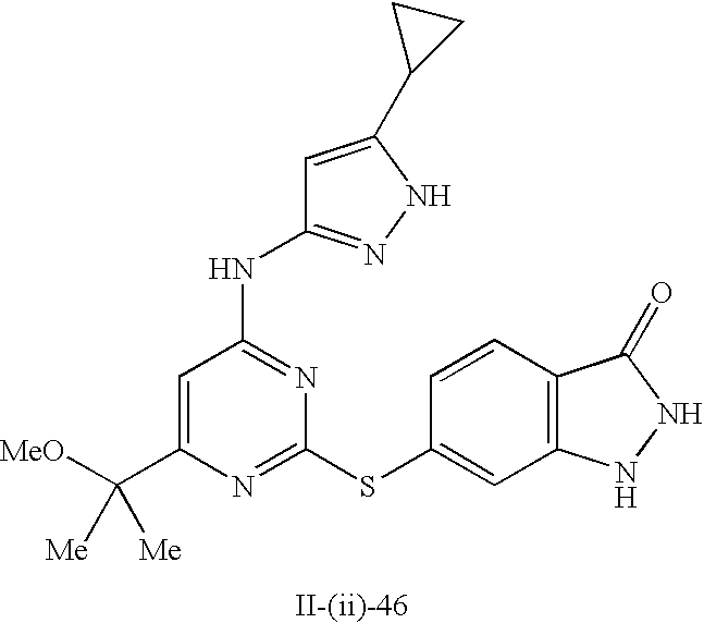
C1=C(C([MeO])([Me])[Me])N=C(SC2=CC3=C(C=C2)C(=O)NN3)N=C1NC1=NNC(C2CC2)=C1
